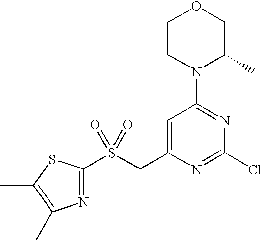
C1(S(CC2=CC(N3C(C)COCC3)=NC(Cl)=N2)(=O)=O)=NC(C)=C(C)S1
